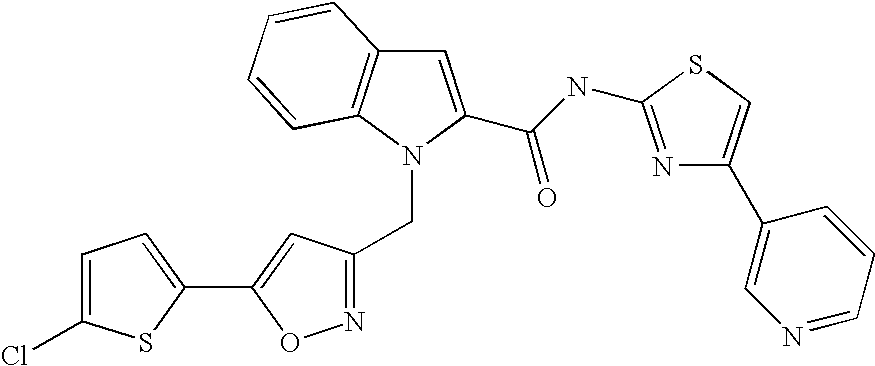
N1=C(CN2C3=C(C=C2C(NC2=NC(C4=CN=CC=C4)=CS2)=O)C=CC=C3)C=C(C2=CC=C(Cl)S2)O1
